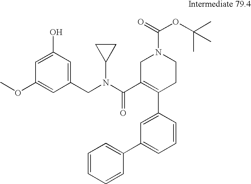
C1(CN(C(C2=C(C3=CC(C4=CC=CC=C4)=CC=C3)CCN(C(=O)OC(C)(C)C)C2)=O)C2CC2)=CC(O)=CC(OC)=C1
